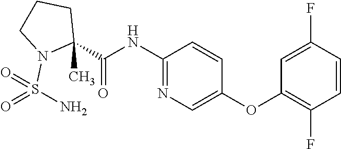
N1=C(NC(=O)C2(C)CCCN2S(=O)(N)=O)C=CC(OC2=C(F)C=CC(F)=C2)=C1
